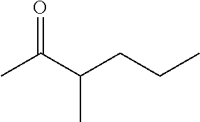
CC(C(CCC)C)=O
